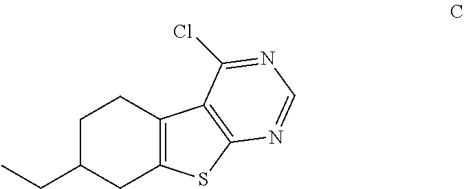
C1C(CC)CC2=C(C1)C1=C(S2)N=CN=C1Cl
